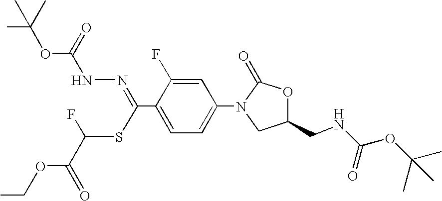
C(C1=CC=C(N2CC(CNC(OC(C)(C)C)=O)OC2=O)C=C1F)(=NNC(OC(C)(C)C)=O)SC(C(OCC)=O)F
